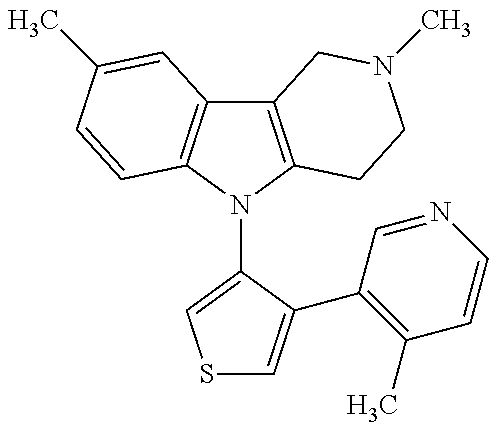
C12=C(N(C3=CSC=C3C3=C(C)C=CN=C3)C3=C1C=C(C)C=C3)CCN(C)C2
